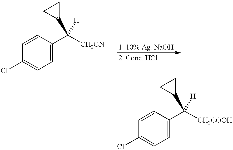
C1=CC(C([H])(C2CC2)[CH2COOH])=CC=C1Cl.C1=CC(C([H])(C2CC2)[CH2CN])=CC=C1Cl
